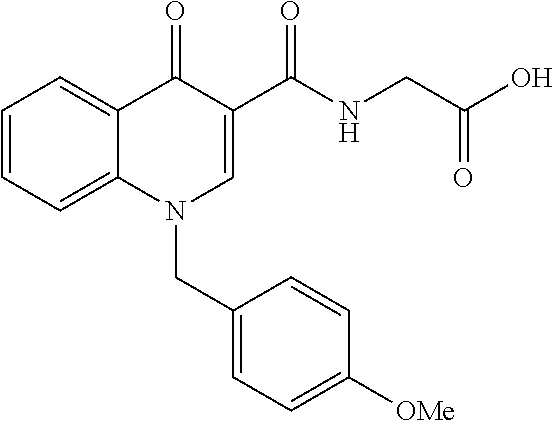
C1=CC=C2C(=C1)C(=O)C(C(NCC(O)=O)=O)=CN2CC1=CC=C([OMe])C=C1
